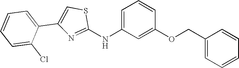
C1=CC=C(C2=CSC(NC3=CC=CC(OCC4=CC=CC=C4)=C3)=N2)C(Cl)=C1
